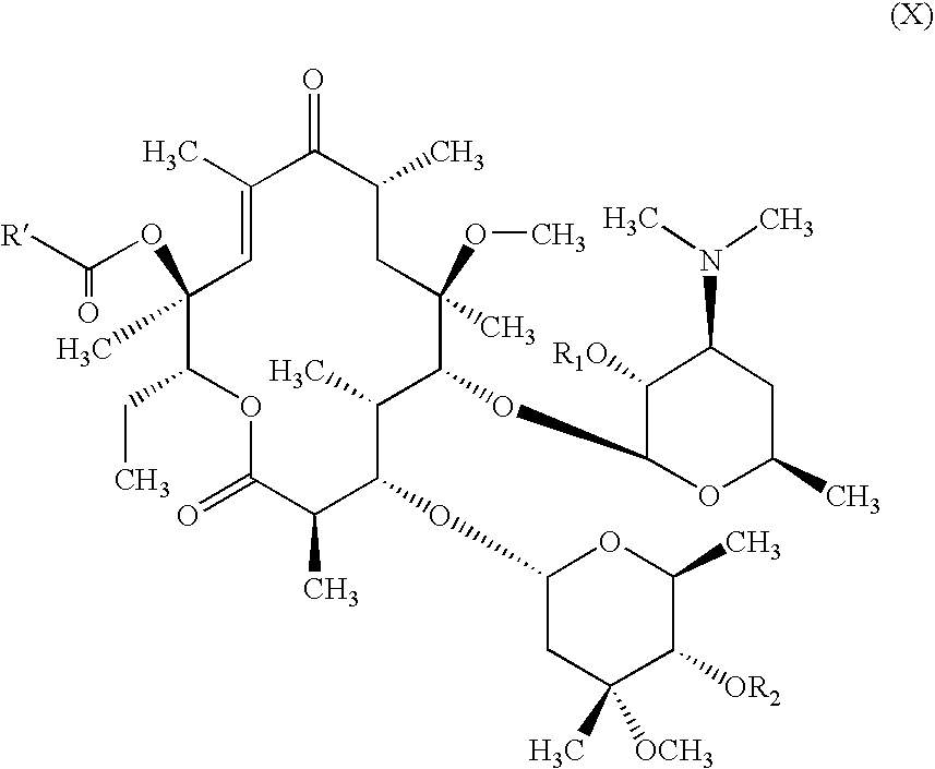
C1(OC([R])=O)(C)C=C(C)C(=O)C(C)CC(C)(OC)C(OC2OC(C)CC(N(C)C)C2[R1O])C(C)C(OC2CC([OCH3])(C)C([OR2])C(C)O2)C(C)C(=O)OC1CC
